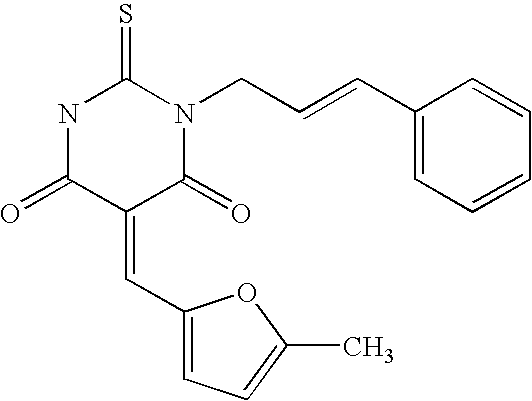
N1C(=O)C(=CC2=CC=C(C)O2)C(=O)N(CC=CC2=CC=CC=C2)C1=S
